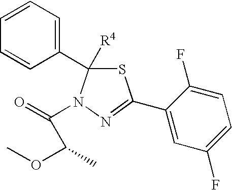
C1(C2([R4])SC(C3=CC(F)=CC=C3F)=NN2C(=O)C(OC)C)=CC=CC=C1
